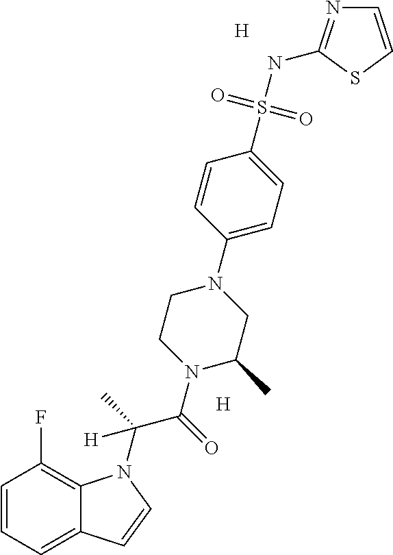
[H].C1=CC=C2C(=C1F)N(C(C(N1CCN(C3=CC=C(S(NC4=NC=CS4)(=O)=O)C=C3)CC1C)=O)(C)[H])C=C2.[H]
